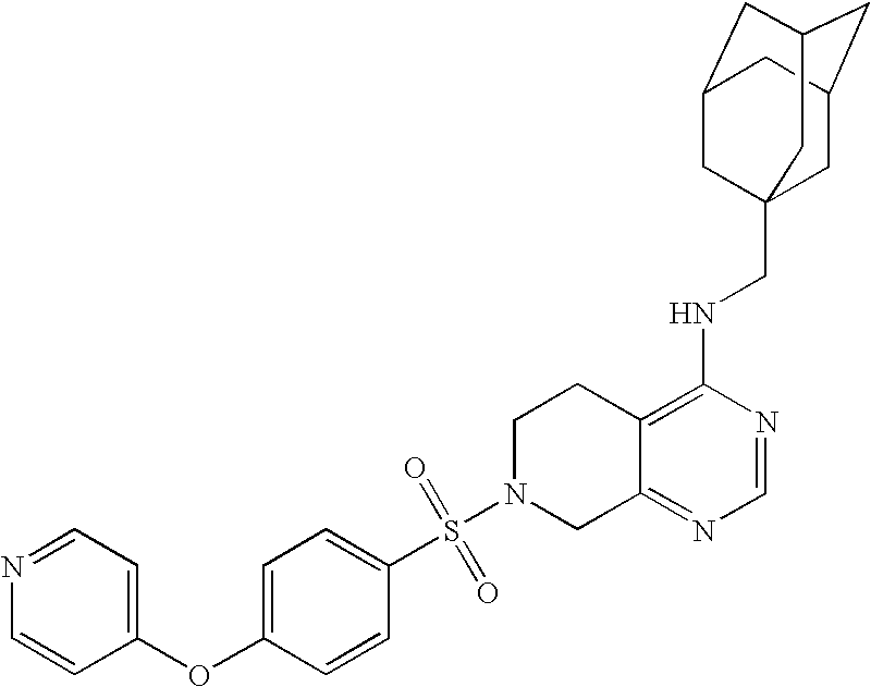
S(N1CC2=NC=NC(NCC34CC5CC(CC(C3)C5)C4)=C2CC1)(=O)(C1=CC=C(OC2=CC=NC=C2)C=C1)=O
